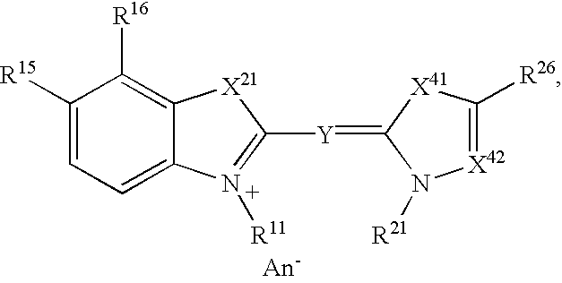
C1([R15])=CC=C2C(=C1[R16])[X21]C([Y]=C1N([R21])[X42]=C([R26])[X41]1)=[N+]2[R11]
